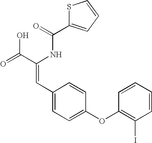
C(=O)(NC(C(=O)O)=CC1=CC=C(OC2=C(I)C=CC=C2)C=C1)C1=CC=CS1
